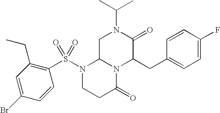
C1C2N(C(CC3=CC=C(F)C=C3)C(=O)N1C(C)C)C(=O)CCN2S(=O)(C1=C(CC)C=C(Br)C=C1)=O
